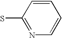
C1=CC(S)=NC=C1
